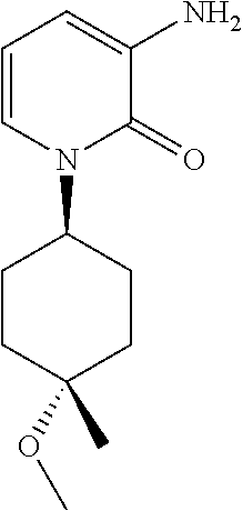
C1=CN(C2CCC(OC)(C)CC2)C(=O)C(N)=C1
